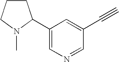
C1CCN(C)C1C1=CN=CC(C#C)=C1
